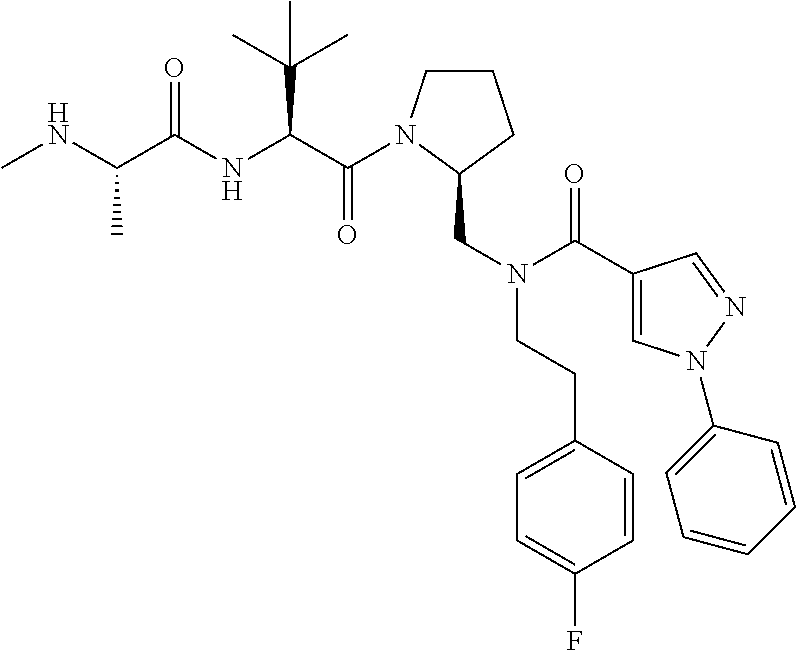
C(C(NC(C(NC)C)=O)C(C)(C)C)(=O)N1CCCC1CN(C(=O)C1=CN(C2=CC=CC=C2)N=C1)CCC1=CC=C(F)C=C1
